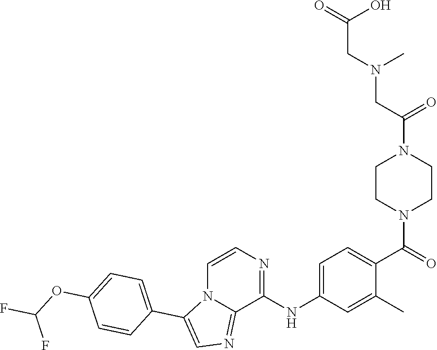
C1CN(C(=O)C2=CC=C(NC3=NC=CN4C3=NC=C4C3=CC=C(OC(F)F)C=C3)C=C2C)CCN1C(CN(CC(=O)O)C)=O
